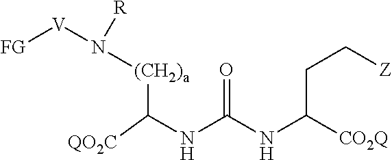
N([V][FG])([(CH2)a]C(NC(NC([CO2Q])CC[Z])=O)[QO2C])[R]
